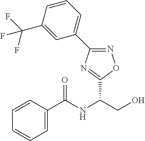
C1=CC(C(NC(CO)C2=NC(C3=CC=CC(C(F)(F)F)=C3)=NO2)=O)=CC=C1
